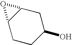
OC1CC2C(CC1)O2
